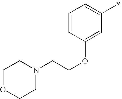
C1=CC(OCCN2CCOCC2)=CC(C)=C1
